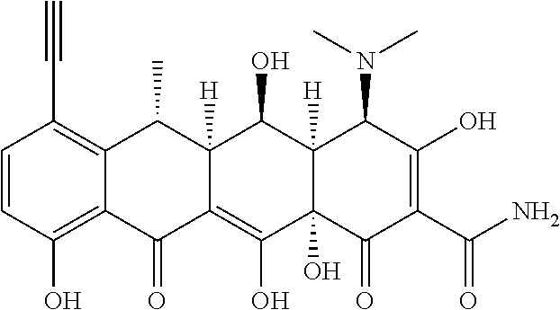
C1=CC(O)=C2C(=C1C#C)C(C)C1([H])C(=C(O)C3(O)C([H])(C1O)C(N(C)C)C(O)=C(C(N)=O)C3=O)C2=O
